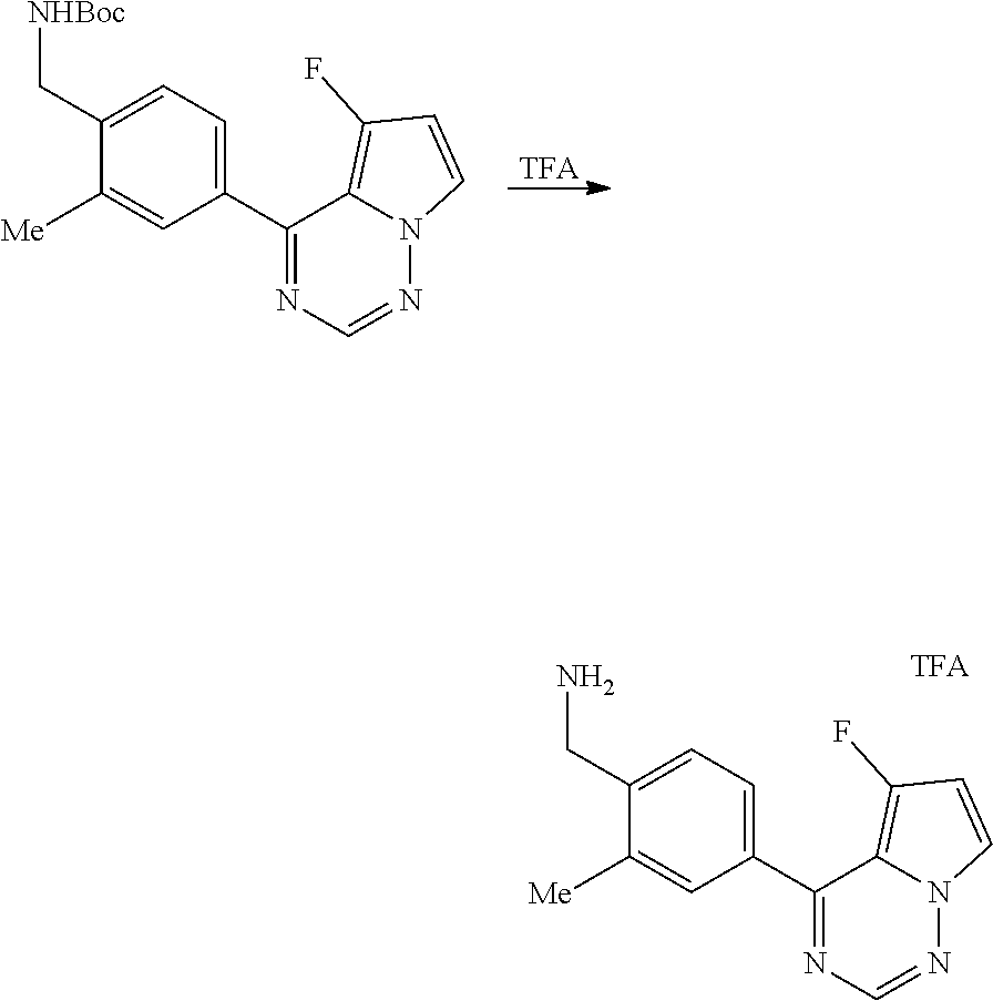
C1(C2=NC=NN3C2=C(F)C=C3)=CC=C(C[NHBoc])C([Me])=C1.[TFA].C1(C2=NC=NN3C2=C(F)C=C3)=CC=C(CN)C([Me])=C1
